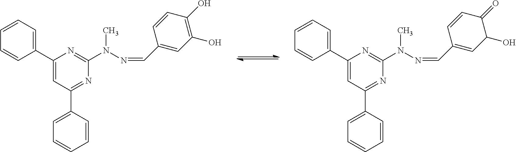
C1=C(C2=NC(N(N=CC3=CC(O)=C(O)C=C3)C)=NC(C3=CC=CC=C3)=C2)C=CC=C1.C1=C(C2=NC(N(N=CC3=CC(O)C(=O)C=C3)C)=NC(C3=CC=CC=C3)=C2)C=CC=C1
